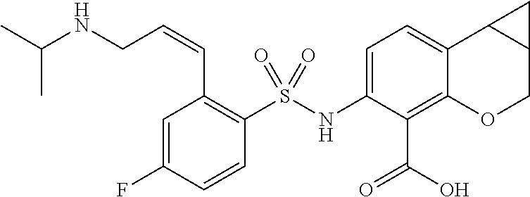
C1(NS(C2=C(C=CCNC(C)C)C=C(F)C=C2)(=O)=O)=CC=C2C(=C1C(=O)O)OCC1C2C1
